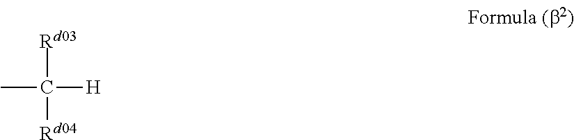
CC([H])([Rd03])[Rd04]
